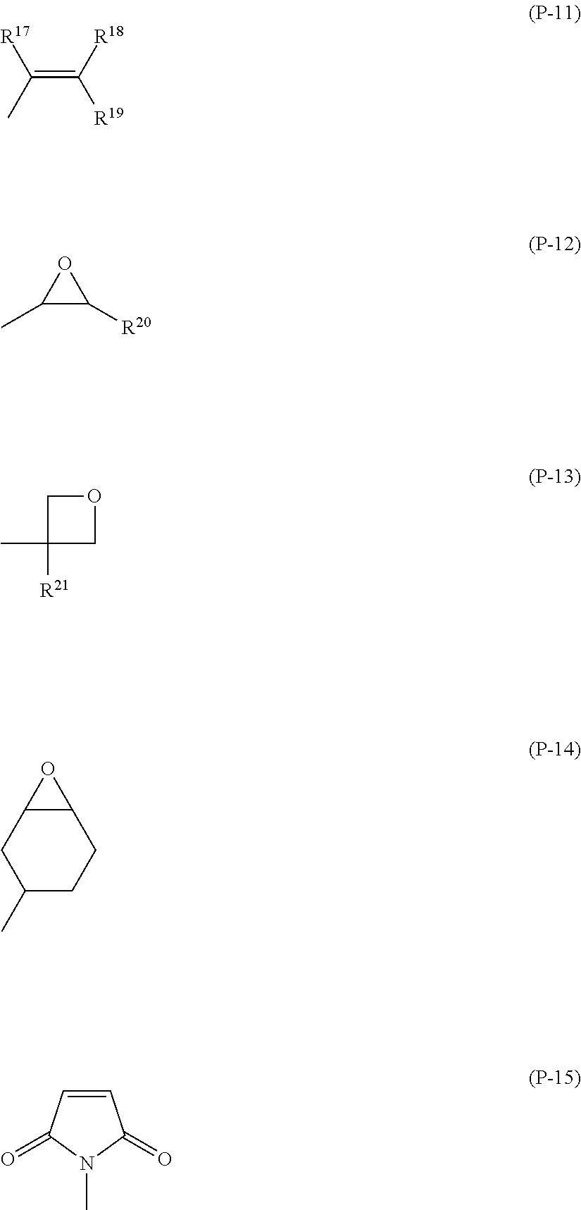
C(=C([R18])[R19])(C)[R17].C1(C)C([R20])O1.O1CC(C)([R21])C1.C12C(CC(C)CC1)O2.C1=CC(=O)N(C)C1=O
